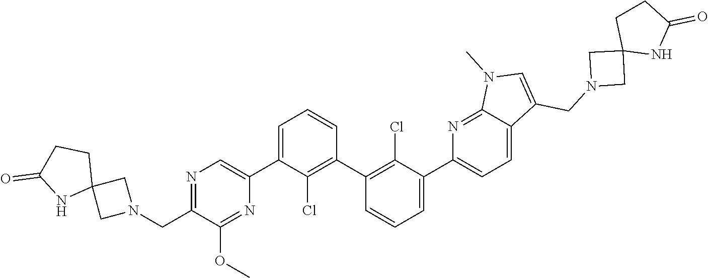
N1=C(CN2CC3(C2)CCC(=O)N3)C(OC)=NC(C2=CC=CC(C3=C(Cl)C(C4=CC=C5C(=N4)N(C)C=C5CN4CC5(C4)NC(=O)CC5)=CC=C3)=C2Cl)=C1
